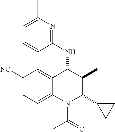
C1([NC])=CC=C2C(=C1)C(NC1=NC(C)=CC=C1)C(C)C(C1CC1)N2C(C)=O
